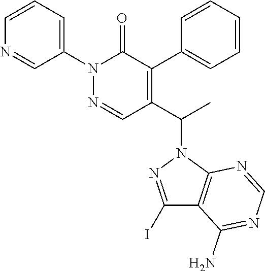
C1=CN=CC(N2N=CC(C(C)N3N=C(I)C4=C3N=CN=C4N)=C(C3=CC=CC=C3)C2=O)=C1
